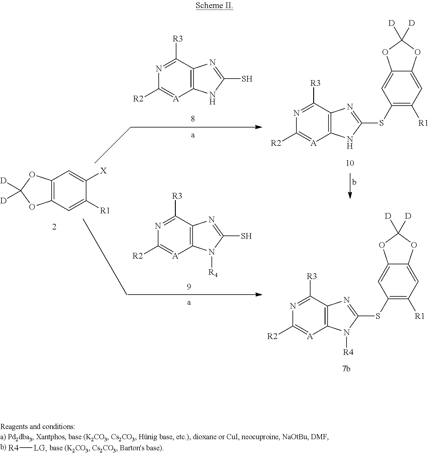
N1=C([R3])C2=C([A]=C1[R2])NC(S)=N2.C12=C(C=C([R1])C([X])=C1)OC([D])([D])O2.N1=C([R3])C2=C([A]=C1[R2])N([R4])C(S)=N2.N1=C([R3])C2=C([A]=C1[R2])NC(SC1=C([R1])C=C3C(=C1)OC([D])([D])O3)=N2.N1=C([R3])C2=C([A]=C1[R2])N([R4])C(SC1=C([R1])C=C3C(=C1)OC([D])([D])O3)=N2.[R4][LG]
